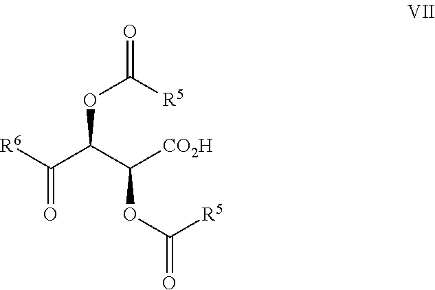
[R6]C(C(C([CO2H])OC(=O)[R5])OC([R5])=O)=O
